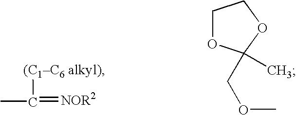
CC(=[NOR2])[(C1C6 alkyl)].C1OC(COC)(C)OC1
